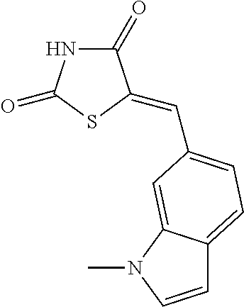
C1(=O)NC(=O)SC1=CC1=CC=C2C=CN(C)C2=C1
